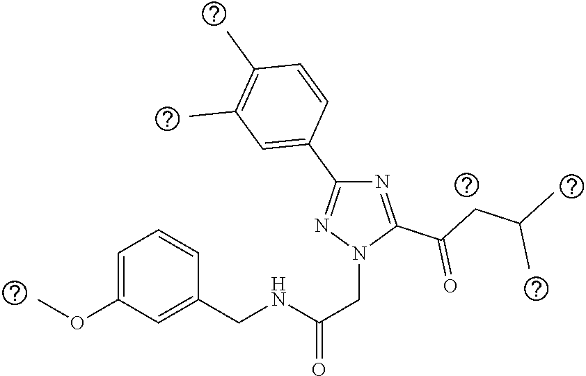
C1(C2=CC(C)=C(C)C=C2)=NN(CC(=O)NCC2=CC(OC)=CC=C2)C(C(CC(C)C)=O)=N1
